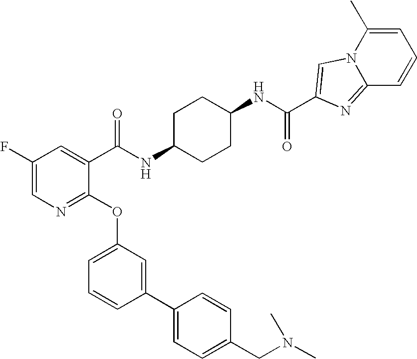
C1(F)=CN=C(OC2=CC=CC(C3=CC=C(CN(C)C)C=C3)=C2)C(C(NC2CCC(NC(=O)C3=CN4C(C)=CC=CC4=N3)CC2)=O)=C1
